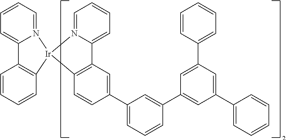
C12=CC=CC=N1[Ir]1(C3=C2C=C(C2=CC=CC(C4=CC(C5=CC=CC=C5)=CC(C5=CC=CC=C5)=C4)=C2)C=C3)N2=CC=CC=C2C2=C1C=CC=C2
